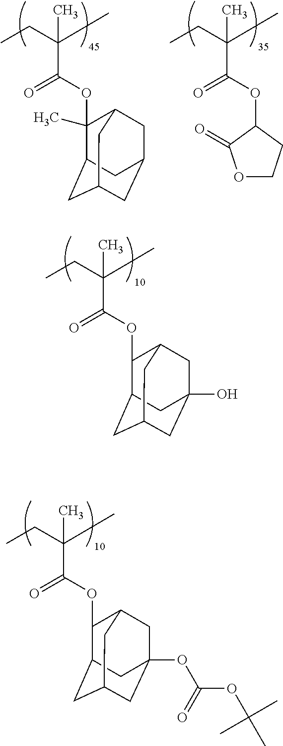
C1(C)(OC(C(CC)(C)C)=O)C2CC3CC(CC1C3)C2.O(C(C(CC)(C)C)=O)C1CCOC1=O.C1(OC(C(CC)(C)C)=O)C2CC3CC(O)(CC1C3)C2.C1(OC(C(CC)(C)C)=O)C2CC3CC(OC(OC(C)(C)C)=O)(CC1C3)C2
